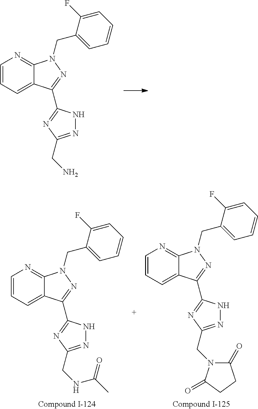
C1=CC=C2C(=N1)N(CC1=CC=CC=C1F)N=C2C1=NC(CN)=NN1.C1=CC=C2C(=N1)N(CC1=CC=CC=C1F)N=C2C1=NC(CNC(=O)C)=NN1.C1=CC=C2C(=N1)N(CC1=CC=CC=C1F)N=C2C1=NC(CN2C(=O)CCC2=O)=NN1
